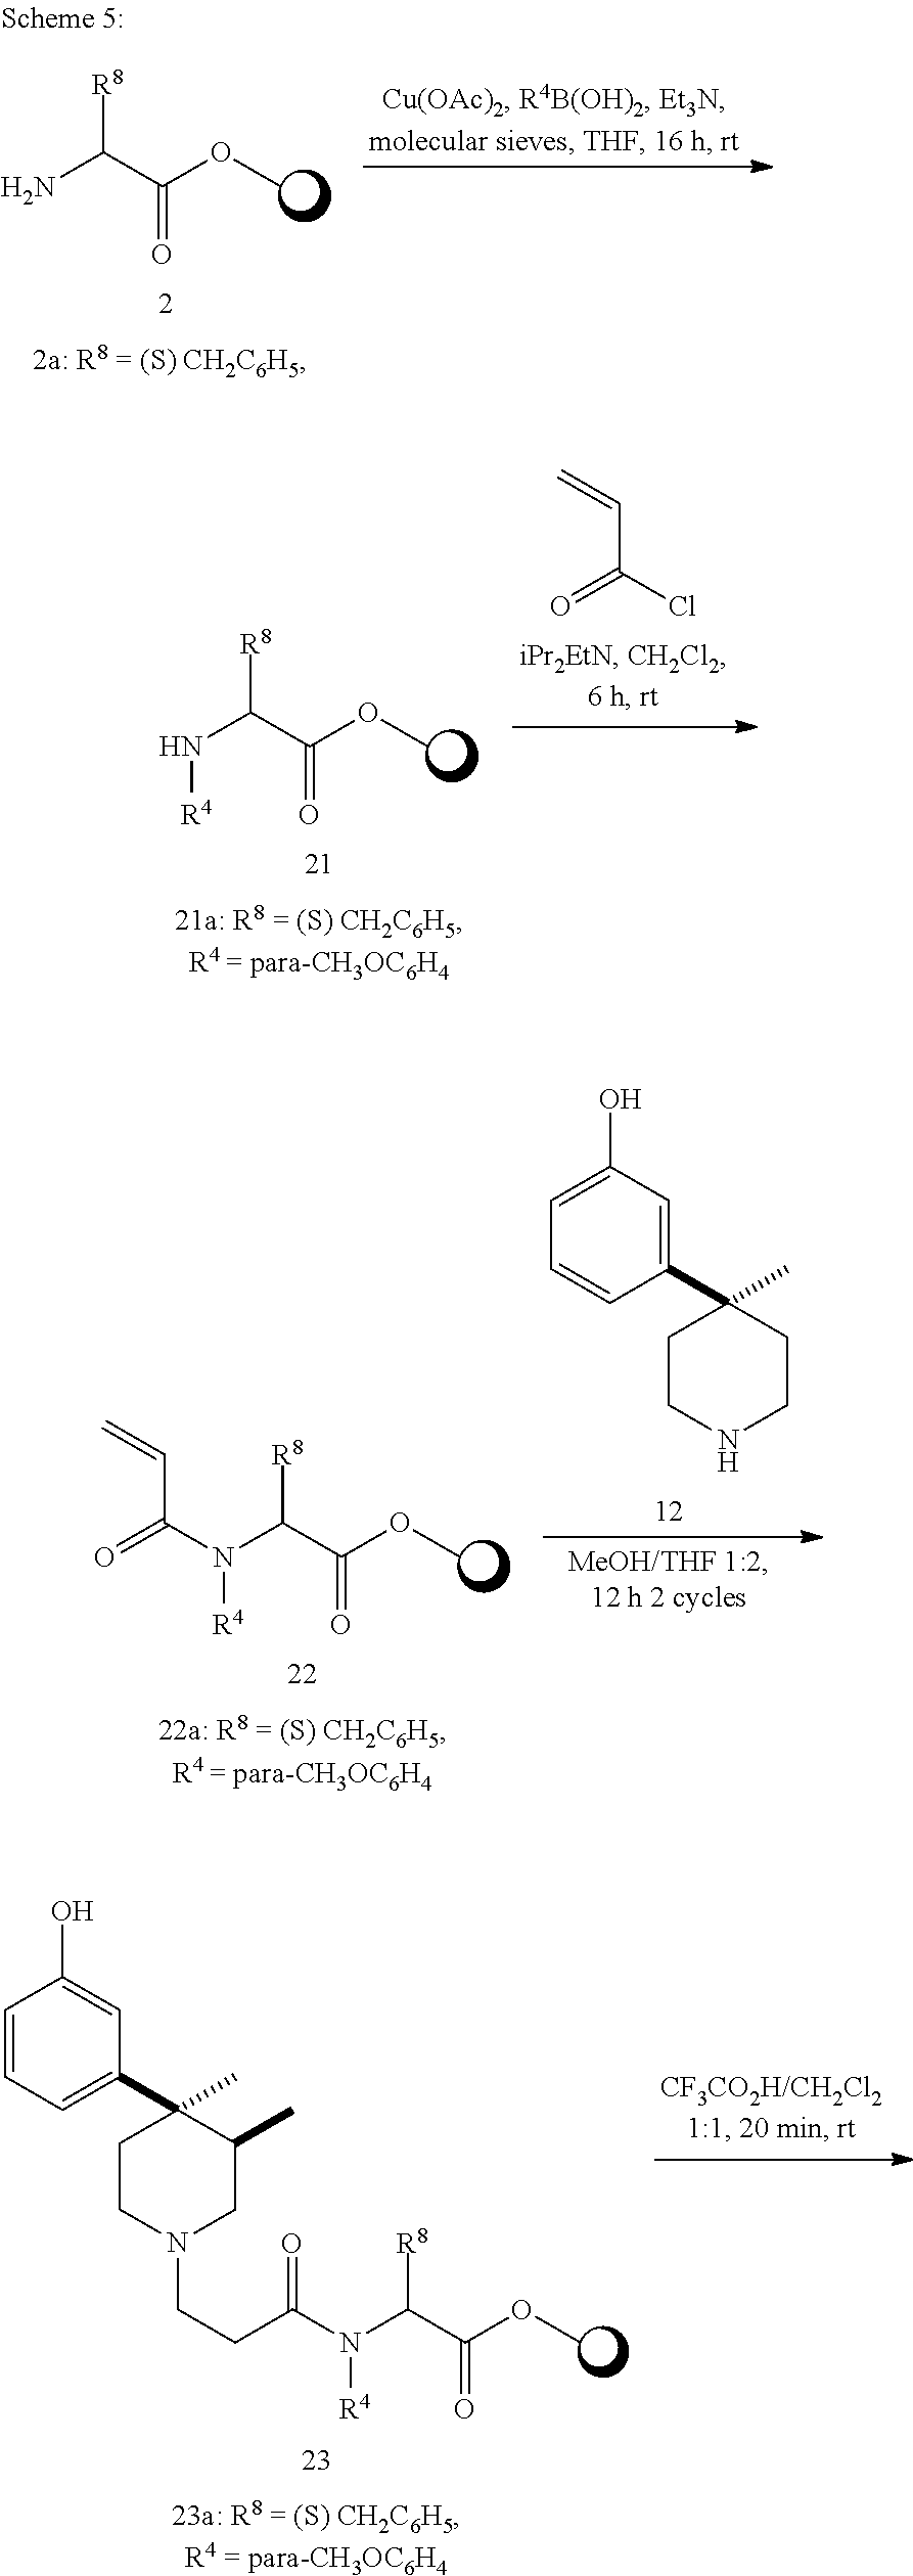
NC(C(OC)=O)[R8].C=CC(Cl)=O.N(C(C(OC)=O)[R8])[R4].C1(C2(C)CCNCC2)=CC(O)=CC=C1.N(C(C(OC)=O)[R8])([R4])C(=O)C=C.C1=CC=C(C2(C)CCN(CCC(=O)N(C(C(OC)=O)[R8])[R4])CC2C)C=C1O
